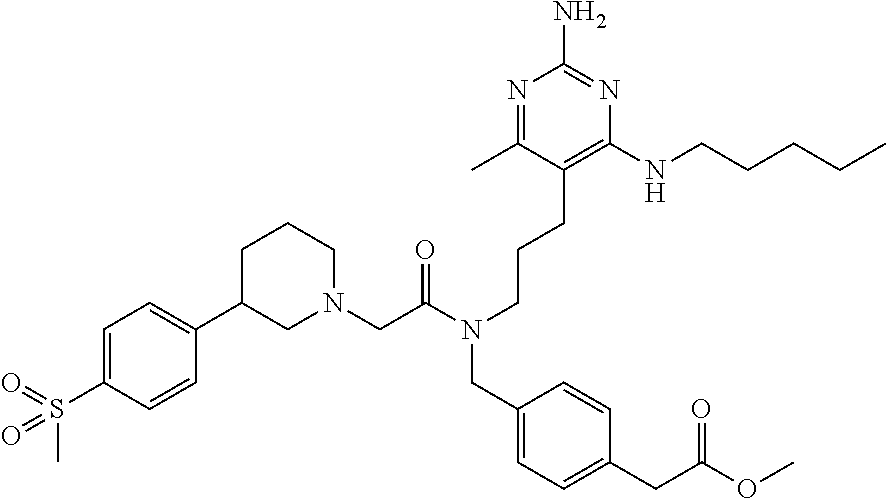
N1=C(C)C(CCCN(C(CN2CCCC(C3=CC=C(S(C)(=O)=O)C=C3)C2)=O)CC2=CC=C(CC(OC)=O)C=C2)=C(NCCCCC)N=C1N
